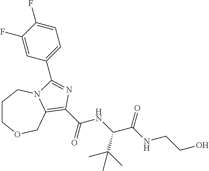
C1COCC2=C(C(=O)NC(C(NCCO)=O)C(C)(C)C)N=C(C3=CC=C(F)C(F)=C3)N2C1
